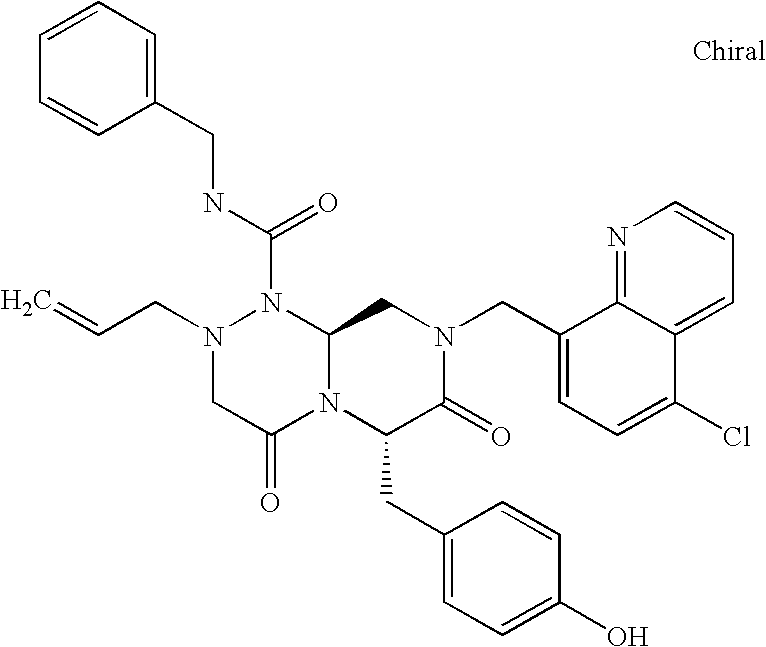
N(C(N1N(CC=C)CC(=O)N2C1CN(CC1=CC=C(Cl)C3=CC=CN=C13)C(=O)C2CC1=CC=C(O)C=C1)=O)CC1=CC=CC=C1
